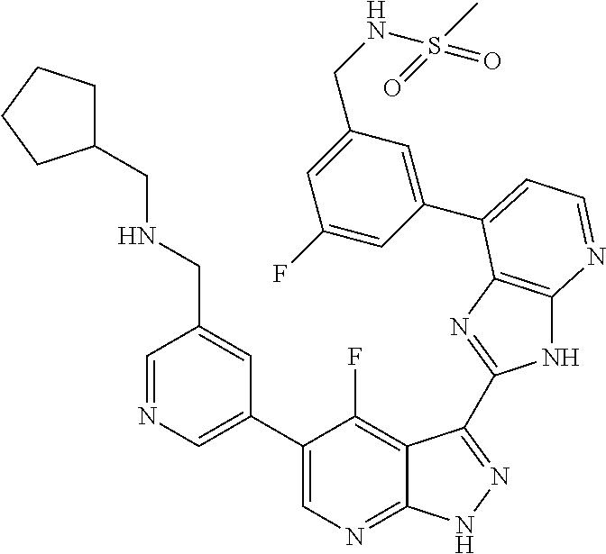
C1=NC=C(C2=CN=C3C(=C2F)C(C2=NC4=C(N2)N=CC=C4C2=CC(CNS(C)(=O)=O)=CC(F)=C2)=NN3)C=C1CNCC1CCCC1
